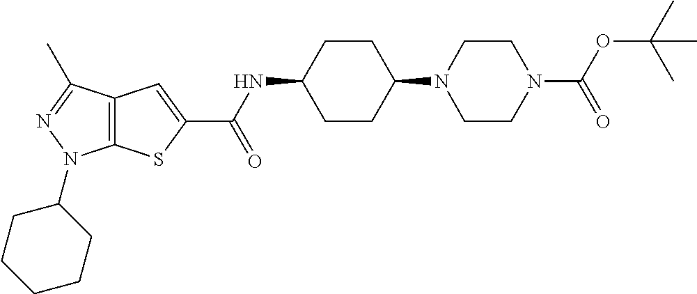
C1CC(N2CCN(C(OC(C)(C)C)=O)CC2)CCC1NC(C1=CC2=C(S1)N(C1CCCCC1)N=C2C)=O
